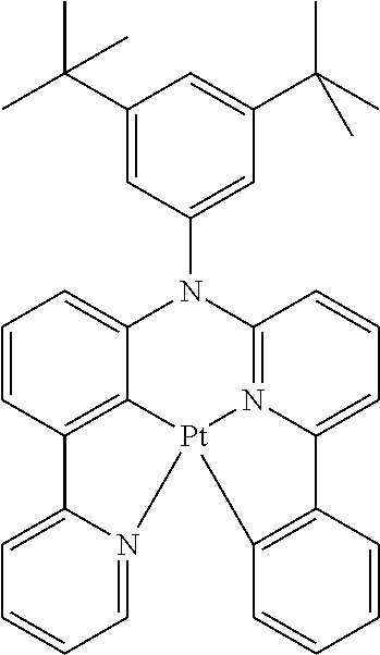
C1=N2C(=CC=C1)C1=C3C(=CC=C1)N(C1=CC(C(C)(C)C)=CC(C(C)(C)C)=C1)C1=N4C(=CC=C1)C1=C(C=CC=C1)[Pt]234
